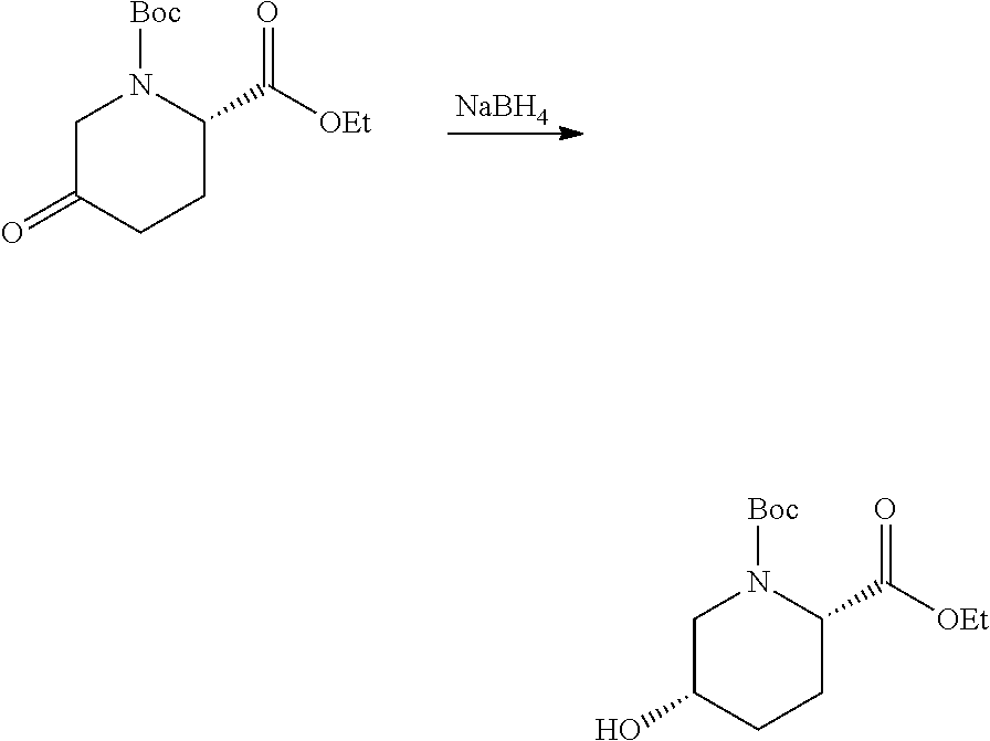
[NaBH4].C1C(=O)CCC(C(=O)[OEt])N1[Boc].C1C(O)CCC(C(=O)[OEt])N1[Boc]
